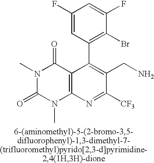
C1(F)=CC(C2=C(CN)C([CF3])=NC3=C2C(=O)N(C)C(=O)N3C)=C(Br)C(F)=C1
